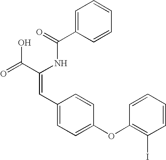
C1=C(C(=O)NC(C(=O)O)=CC2=CC=C(OC3=C(I)C=CC=C3)C=C2)C=CC=C1
